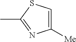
C1([Me])=CSC(C)=N1
